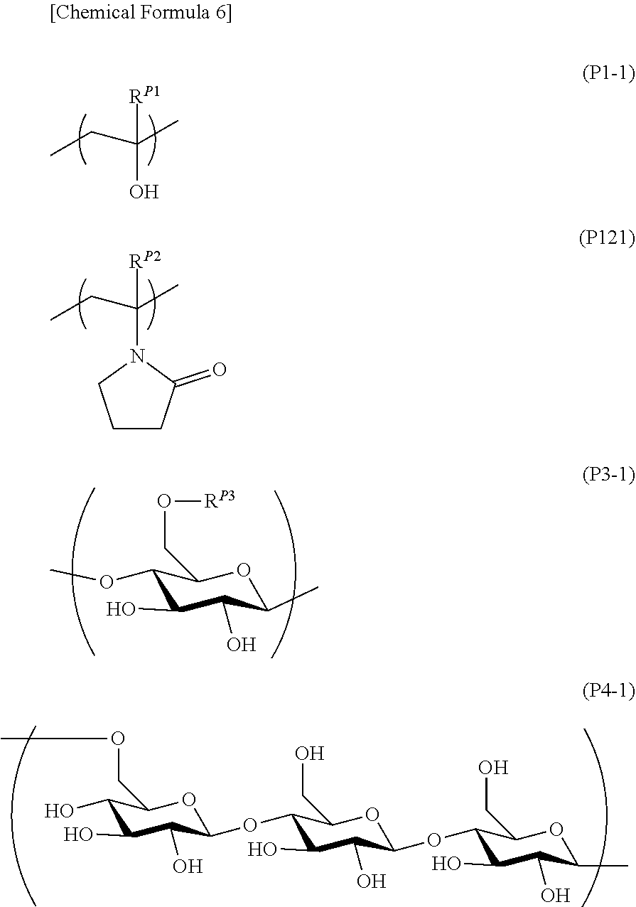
C(CC)(C)([RP1])O.C(CC)(C)([RP2])N1CCCC1=O.O(CC1C(O)C(O)C(O)C(OC2C(O)C(O)C(OC3C(O)C(O)C(C)OC3CO)OC2CO)O1)C.O([RP3])CC1C(OC)C(O)C(O)C(C)O1
